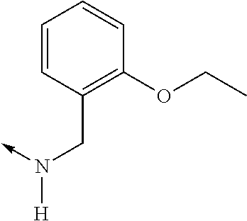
N([H])(CC1=C(OCC)C=CC=C1)->C
